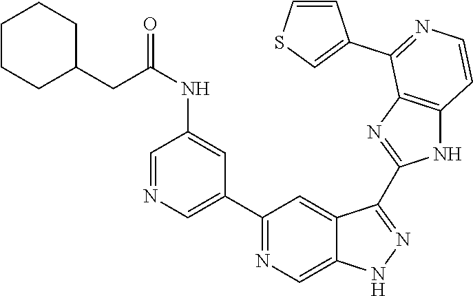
C1(C2=NC=C3C(=C2)C(C2=NC4=C(N2)C=CN=C4C2=CSC=C2)=NN3)=CN=CC(NC(CC2CCCCC2)=O)=C1
